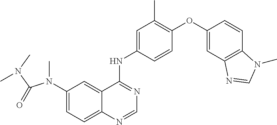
C1(N(C)C(N(C)C)=O)=CC=C2C(=C1)C(NC1=CC(C)=C(OC3=CC4=C(C=C3)N(C)C=N4)C=C1)=NC=N2
